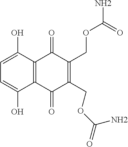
C1=C(O)C2=C(C(O)=C1)C(=O)C(COC(N)=O)=C(COC(=O)N)C2=O
